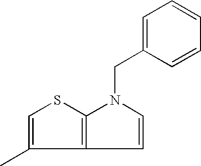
C1(C)=CSC2=C1C=CN2CC1=CC=CC=C1
